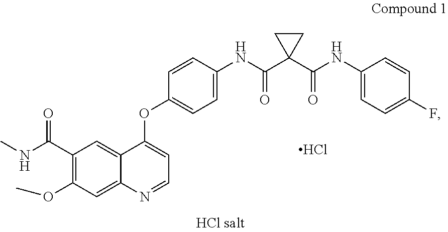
C1(C(NC)=O)=C(OC)C=C2C(=C1)C(OC1=CC=C(NC(=O)C3(C(=O)NC4=CC=C(F)C=C4)CC3)C=C1)=CC=N2.Cl
